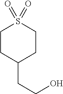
C1CC(CCO)CCS1(=O)=O
